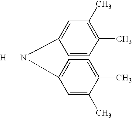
C1=C(C)C(C)=CC=C1N(C1=CC(C)=C(C)C=C1)[H]
